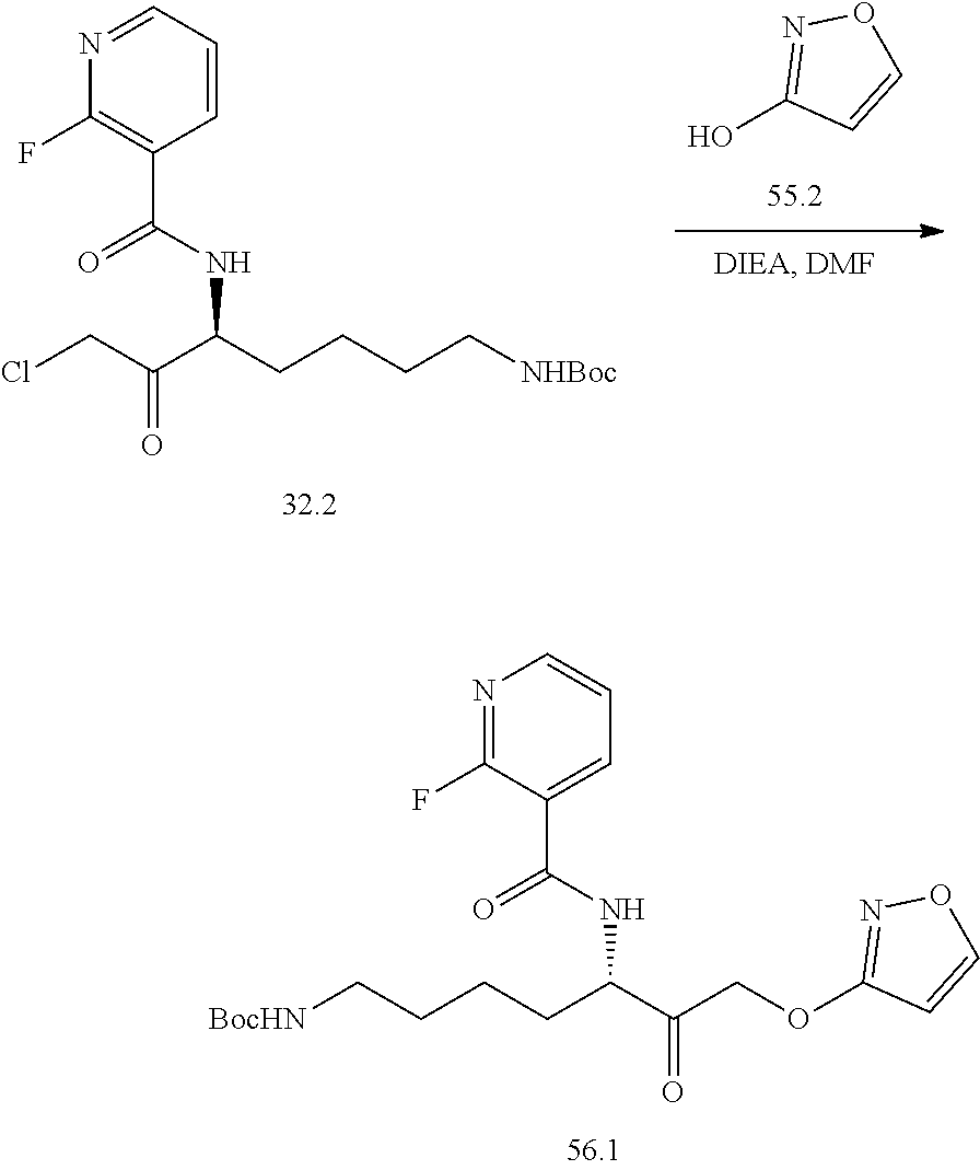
FC1=NC=CC=C1C(NC(C(COC1=NOC=C1)=O)CCCC[BocHN])=O.OC1=NOC=C1.C1(F)=C(C(NC(C(CCl)=O)CCCC[NHBoc])=O)C=CC=N1
